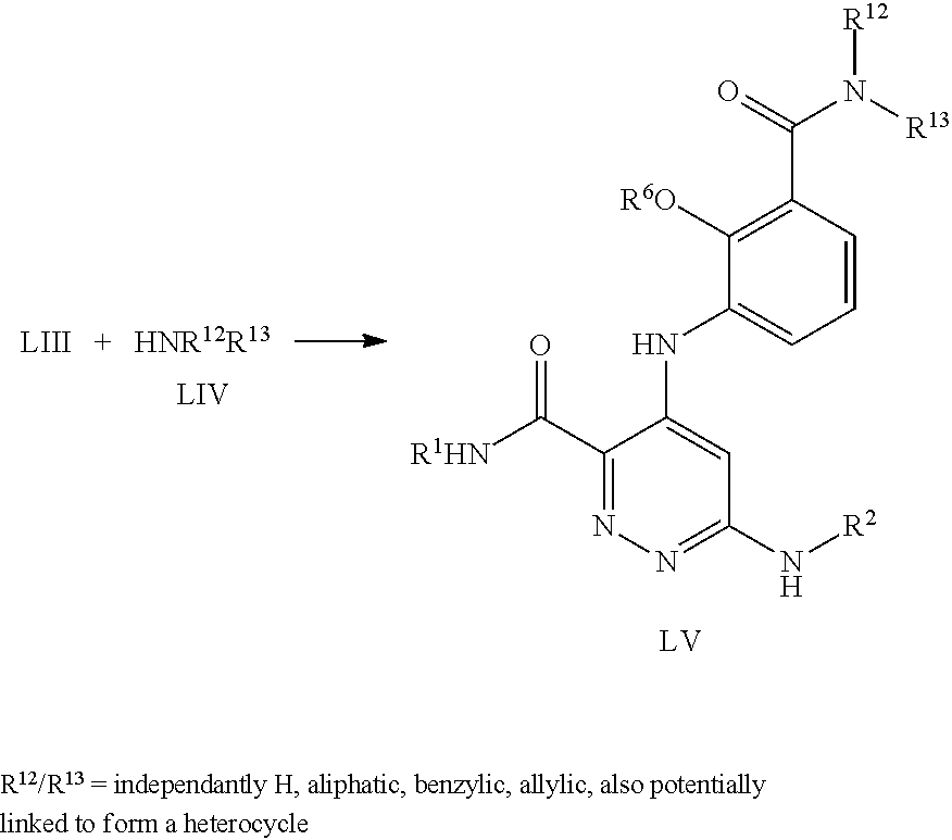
C1(C([R1HN])=O)=NN=C(N[R2])C=C1NC1=CC=CC(C(=O)N([R13])[R12])=C1[R6O].[HNR12R13]
